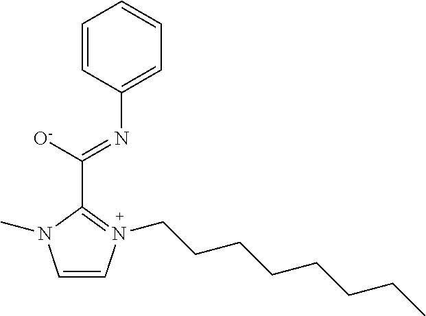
C1=CN(CCCCCCCC)=C(C([O-])=NC2=CC=CC=C2)N1C
